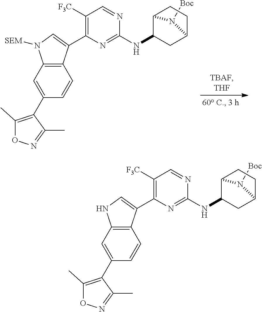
C12=C(C=C(C3=C(C)ON=C3C)C=C1)N([SEM])C=C2C1=C([F3C])C=NC(NC2C3CCC(C2)N3[Boc])=N1.C12=C(C=C(C3=C(C)ON=C3C)C=C1)NC=C2C1=C([F3C])C=NC(NC2C3CCC(C2)N3[Boc])=N1
